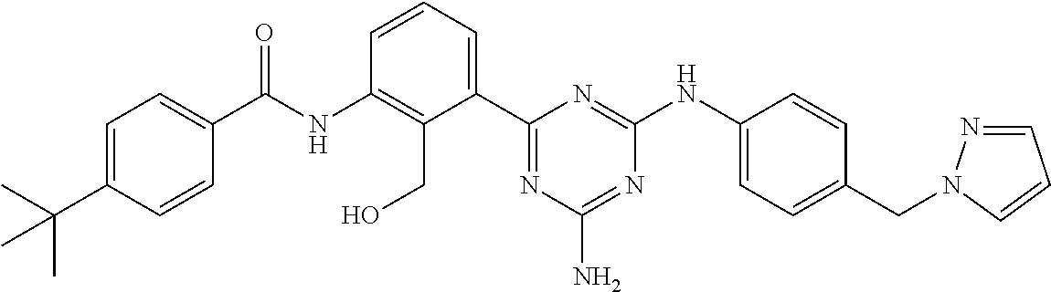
C(NC1=C(CO)C(C2=NC(N)=NC(NC3=CC=C(CN4N=CC=C4)C=C3)=N2)=CC=C1)(=O)C1=CC=C(C(C)(C)C)C=C1
